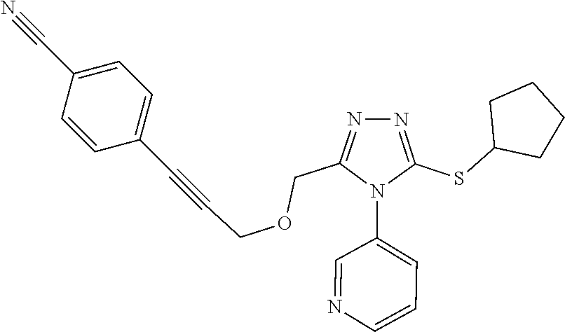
C(C1=NN=C(SC2CCCC2)N1C1=CC=CN=C1)OCC#CC1=CC=C(C#N)C=C1
